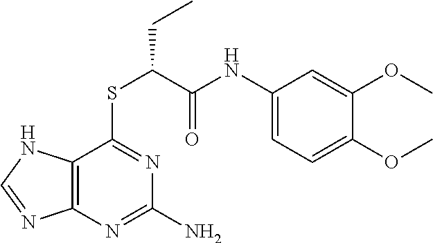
C1(NC(C(SC2=NC(N)=NC3=C2NC=N3)CC)=O)=CC=C(OC)C(OC)=C1
